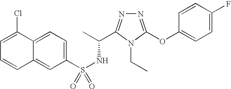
N1=C(OC2=CC=C(F)C=C2)N(CC)C(C(C)NS(=O)(C2=CC=C3C(=C2)C=CC=C3Cl)=O)=N1
